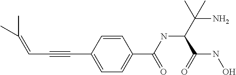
C(=CC#CC1=CC=C(C(NC(C(N)(C)C)C(NO)=O)=O)C=C1)(C)C
